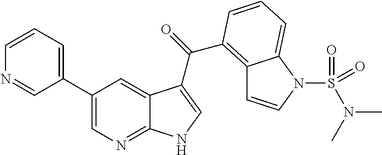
C1(C2=CN=C3C(=C2)C(C(=O)C2=C4C=CN(S(=O)(N(C)C)=O)C4=CC=C2)=CN3)=CC=CN=C1
